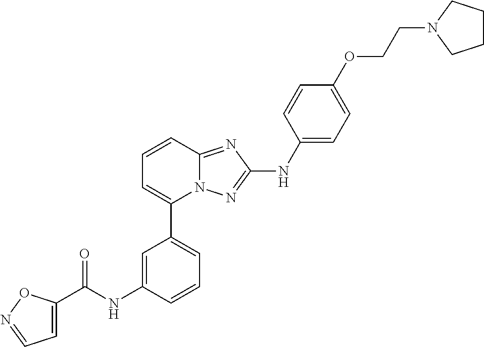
C1=CC2=NC(NC3=CC=C(OCCN4CCCC4)C=C3)=NN2C(C2=CC=CC(NC(C3=CC=NO3)=O)=C2)=C1
